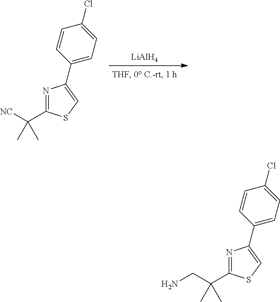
[LiAlH4].C1(C([NC])(C)C)=NC(C2=CC=C(Cl)C=C2)=CS1.C1(C(CN)(C)C)=NC(C2=CC=C(Cl)C=C2)=CS1
